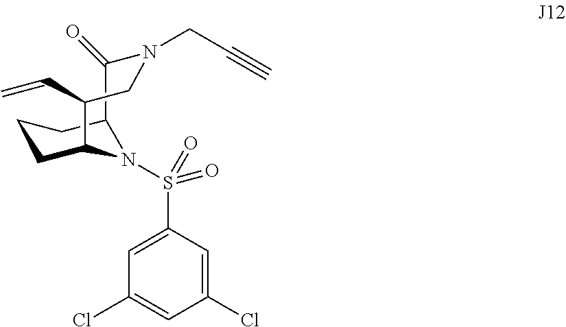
C1CC2N(S(=O)(C3=CC(Cl)=CC(Cl)=C3)=O)C(C1)C(=O)N(CC#C)CC2C=C
